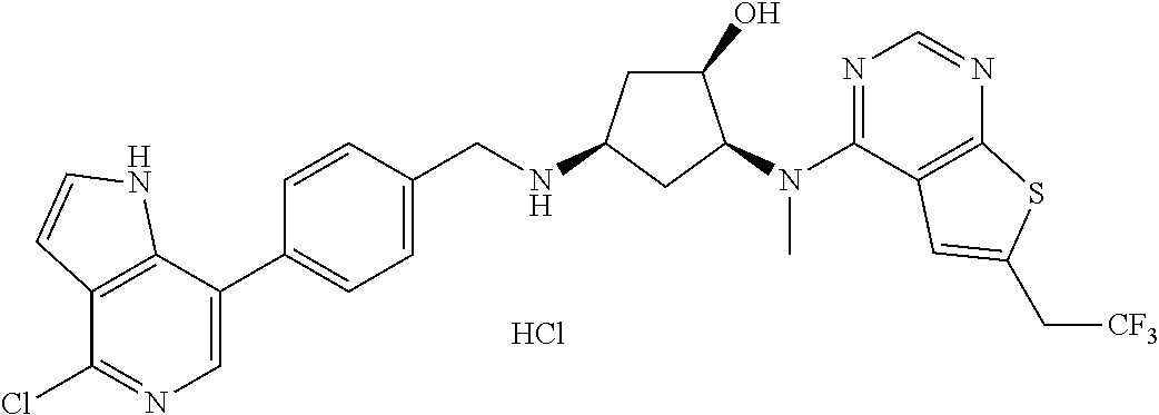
C1=CC(C2=CN=C(Cl)C3=C2NC=C3)=CC=C1CNC1CC(O)C(N(C2=NC=NC3=C2C=C(C[CF3])S3)C)C1.Cl
